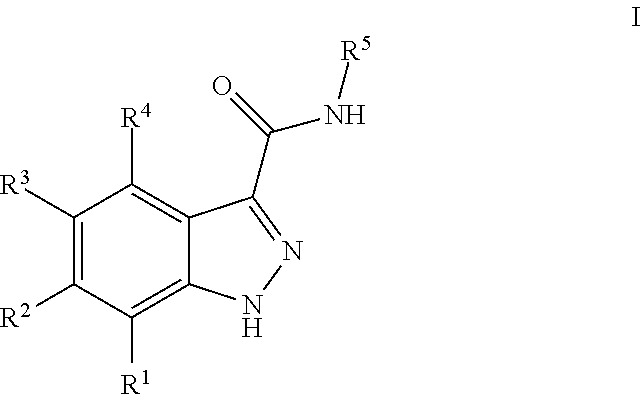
C1([R3])=C([R2])C([R1])=C2C(=C1[R4])C(C(N[R5])=O)=NN2
